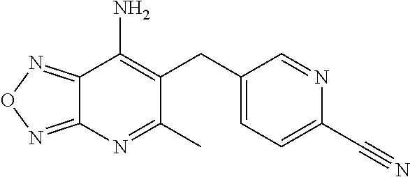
C12=NON=C1N=C(C)C(CC1=CC=C(C#N)N=C1)=C2N
